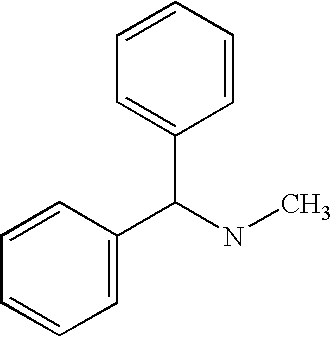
C1=CC=CC=C1C(C1=CC=CC=C1)NC
